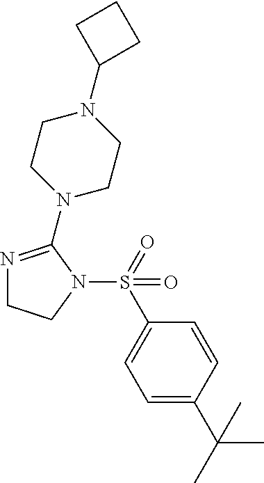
C1=C(C(C)(C)C)C=CC(S(N2CCN=C2N2CCN(C3CCC3)CC2)(=O)=O)=C1
